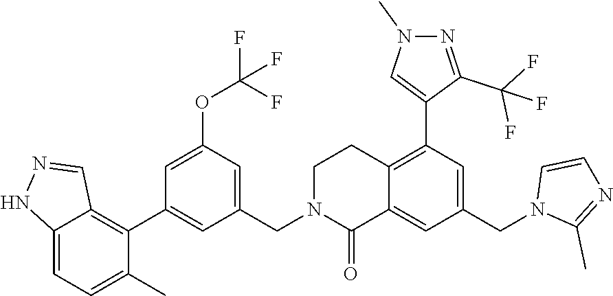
C1=C(OC(F)(F)F)C=C(CN2CCC3=C(C4=CN(C)N=C4C(F)(F)F)C=C(CN4C(C)=NC=C4)C=C3C2=O)C=C1C1=C2C(=CC=C1C)NN=C2
